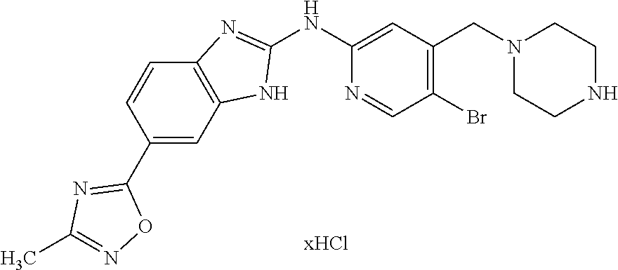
C1(NC2=CC(CN3CCNCC3)=C(Br)C=N2)=NC2=C(N1)C=C(C1=NC(C)=NO1)C=C2
